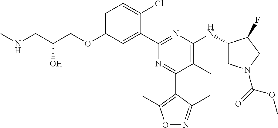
C1=C(OCC(CNC)O)C=C(C2=NC(NC3CN(C(=O)OC)CC3F)=C(C)C(C3=C(C)ON=C3C)=N2)C(Cl)=C1
